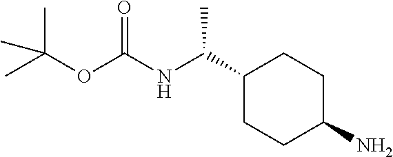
C1(C(NC(OC(C)(C)C)=O)C)CCC(N)CC1
